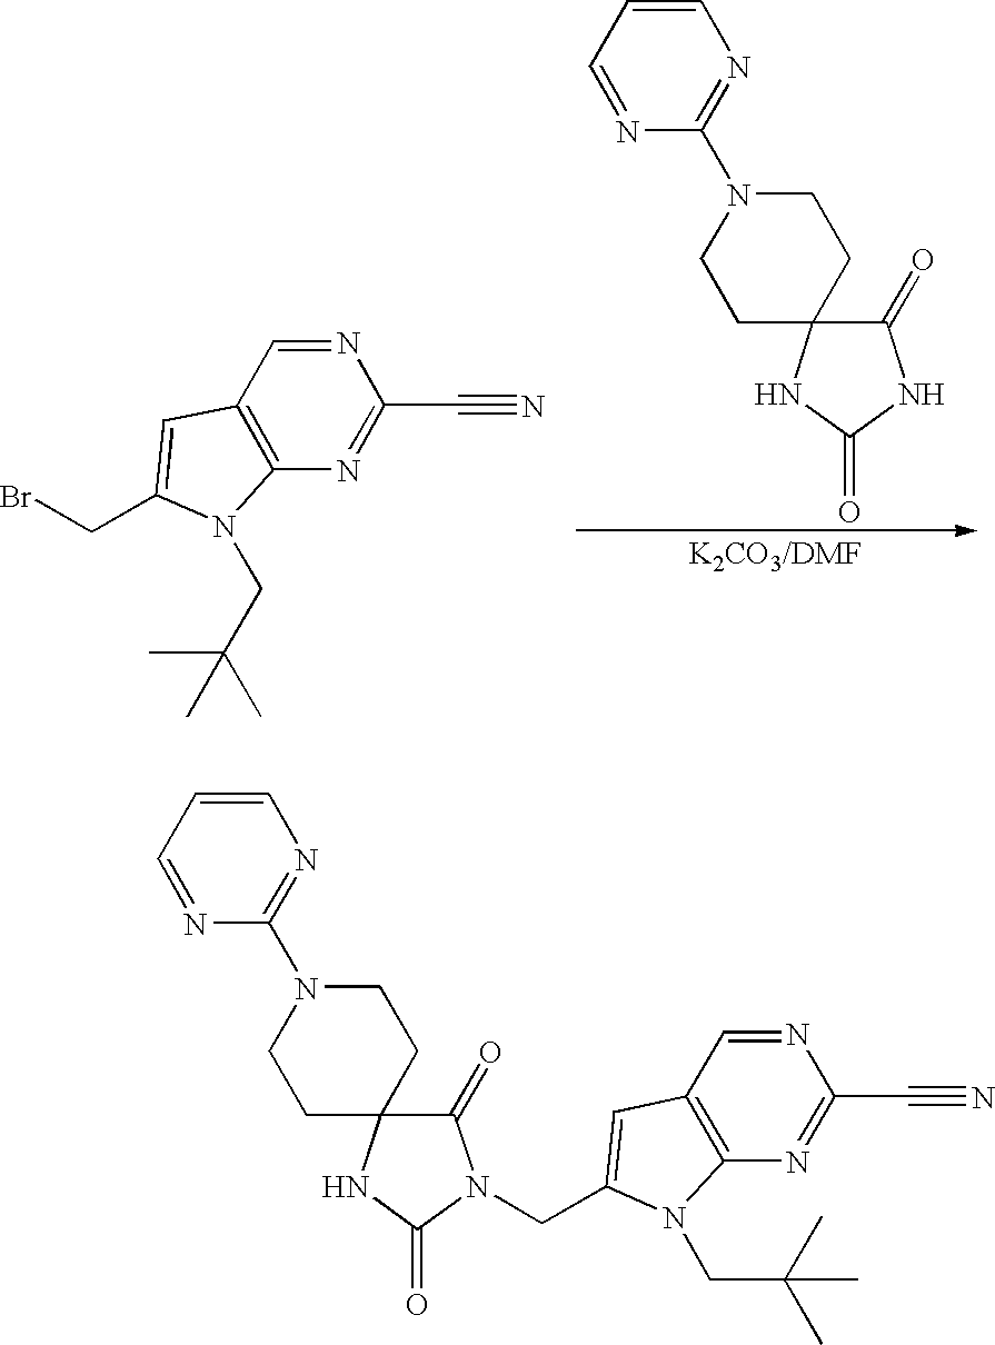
N1=CC2=C(N=C1C#N)N(CC(C)(C)C)C(CBr)=C2.C1(=O)C2(NC(=O)N1)CCN(C1=NC=CC=N1)CC2.N1=CC2=C(N=C1C#N)N(CC(C)(C)C)C(CN1C(=O)C3(NC1=O)CCN(C1=NC=CC=N1)CC3)=C2
